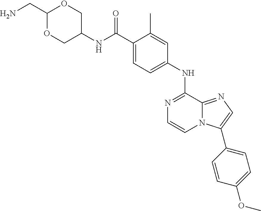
C(C1=CC=C(NC2=NC=CN3C2=NC=C3C2=CC=C(OC)C=C2)C=C1C)(=O)NC1COC(CN)OC1
